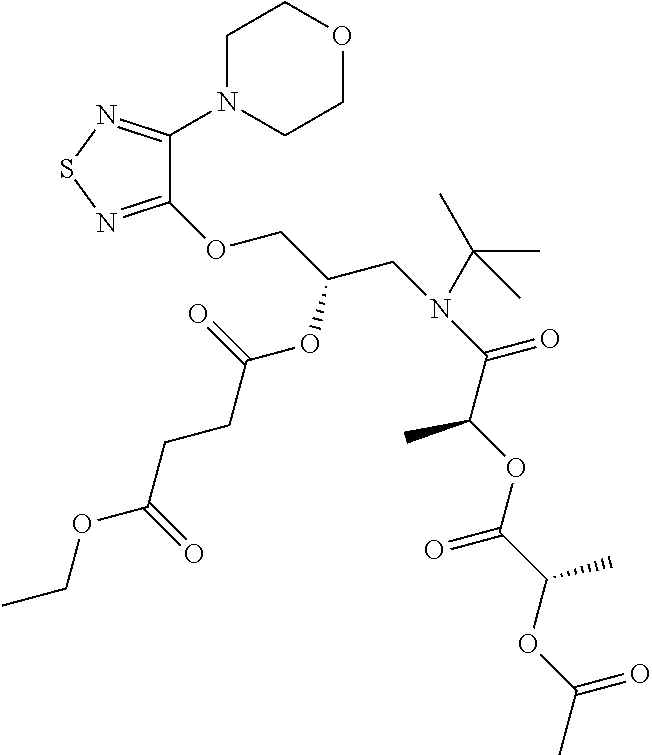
C1(OCC(CN(C(C(OC(C(OC(C)=O)C)=O)C)=O)C(C)(C)C)OC(=O)CCC(OCC)=O)=NSN=C1N1CCOCC1
